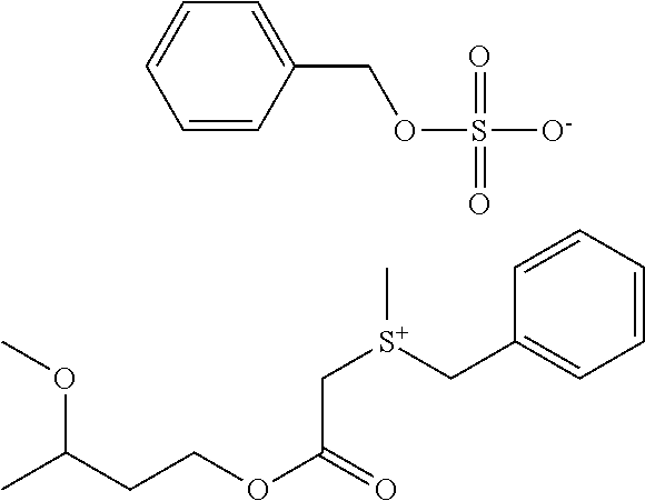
CC(CCOC(=O)C[S+](C)CC1=CC=CC=C1)OC.C1=CC(COS([O-])(=O)=O)=CC=C1
